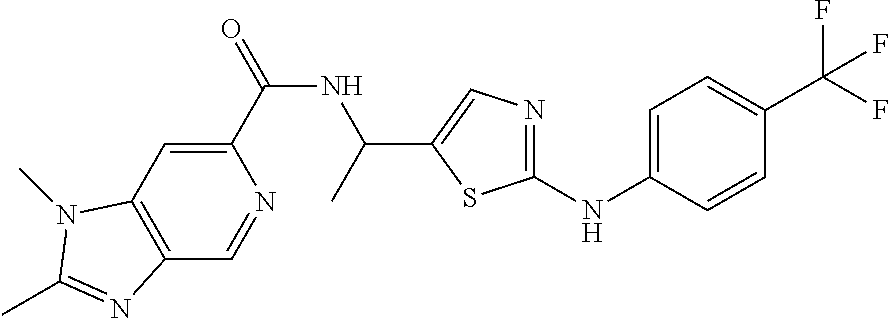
C1(C(=O)NC(C)C2=CN=C(NC3=CC=C(C(F)(F)F)C=C3)S2)=CC2=C(C=N1)N=C(C)N2C
